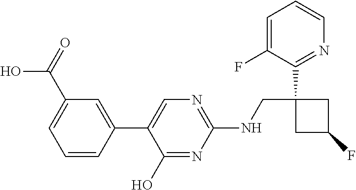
C1(NCC2(C3=NC=CC=C3F)CC(F)C2)=NC=C(C2=CC(C(=O)O)=CC=C2)C(O)=N1
